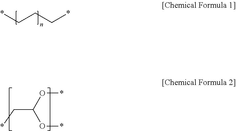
*CCC*.*CC(O*)O*
